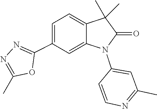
N1=C(C)OC(C2=CC=C3C(=C2)N(C2=CC(C)=NC=C2)C(=O)C3(C)C)=N1
